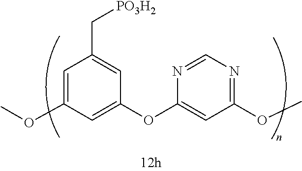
C1=C(OC)C=C(OC2=CC(OC)=NC=N2)C=C1C[PO3H2]
